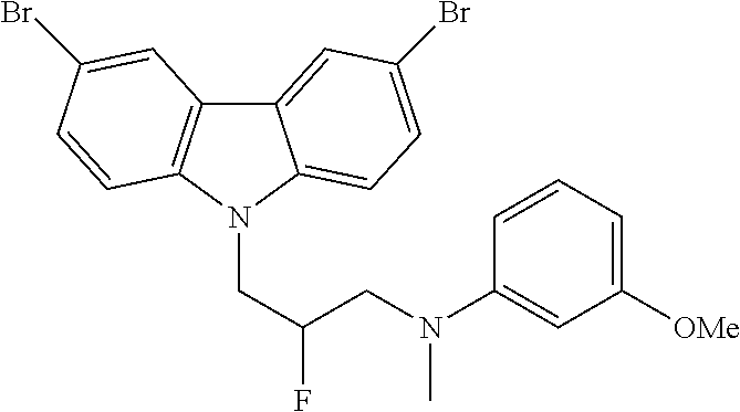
C12=C(N(CC(F)CN(C3=CC([OMe])=CC=C3)C)C3=CC=C(Br)C=C13)C=CC(Br)=C2
